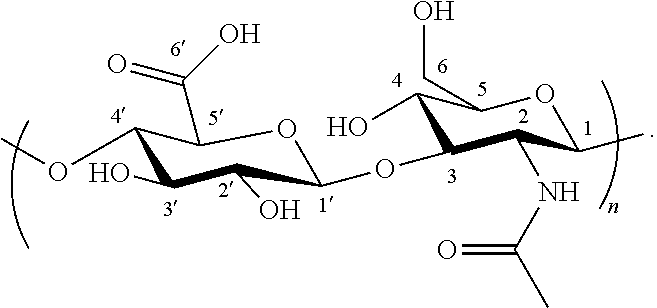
C1(OC2C(NC(C)=O)C(C)OC(CO)C2O)C(O)C(O)C(OC)C(C(=O)O)O1
